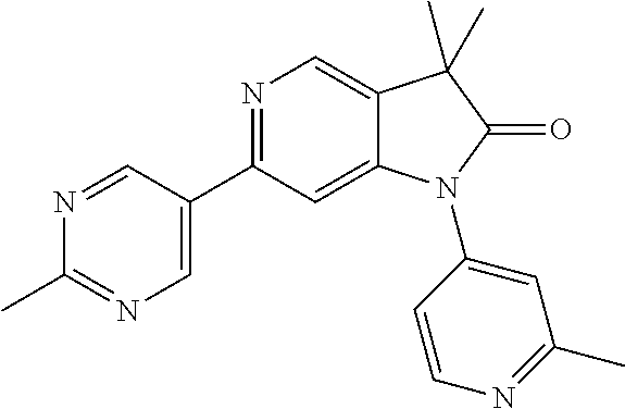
C12=CC(C3=CN=C(C)N=C3)=NC=C1C(C)(C)C(=O)N2C1=CC(C)=NC=C1
